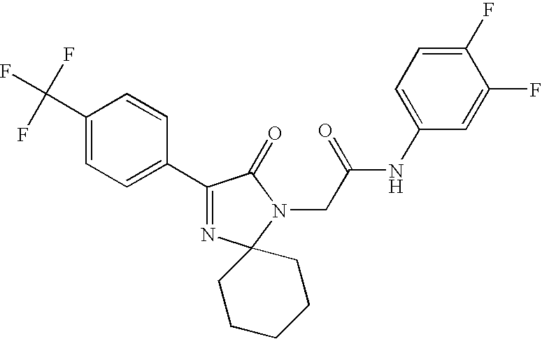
C1(C2=CC=C(C(F)(F)F)C=C2)=NC2(N(CC(NC3=CC=C(F)C(F)=C3)=O)C1=O)CCCCC2
